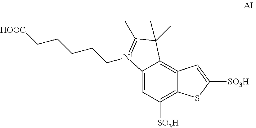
C12=CC([SO3H])=C3C(=C1C(C)(C)C(C)=[N+]2CCCCC[HOOC])C=C([SO3H])S3
